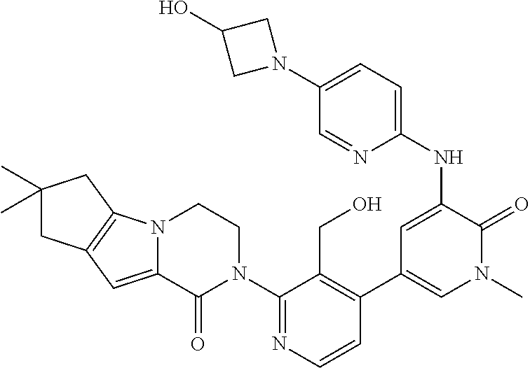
C1=CN=C(N2CCN3C(=CC4=C3CC(C)(C)C4)C2=O)C(CO)=C1C1=CN(C)C(=O)C(NC2=CC=C(N3CC(O)C3)C=N2)=C1
